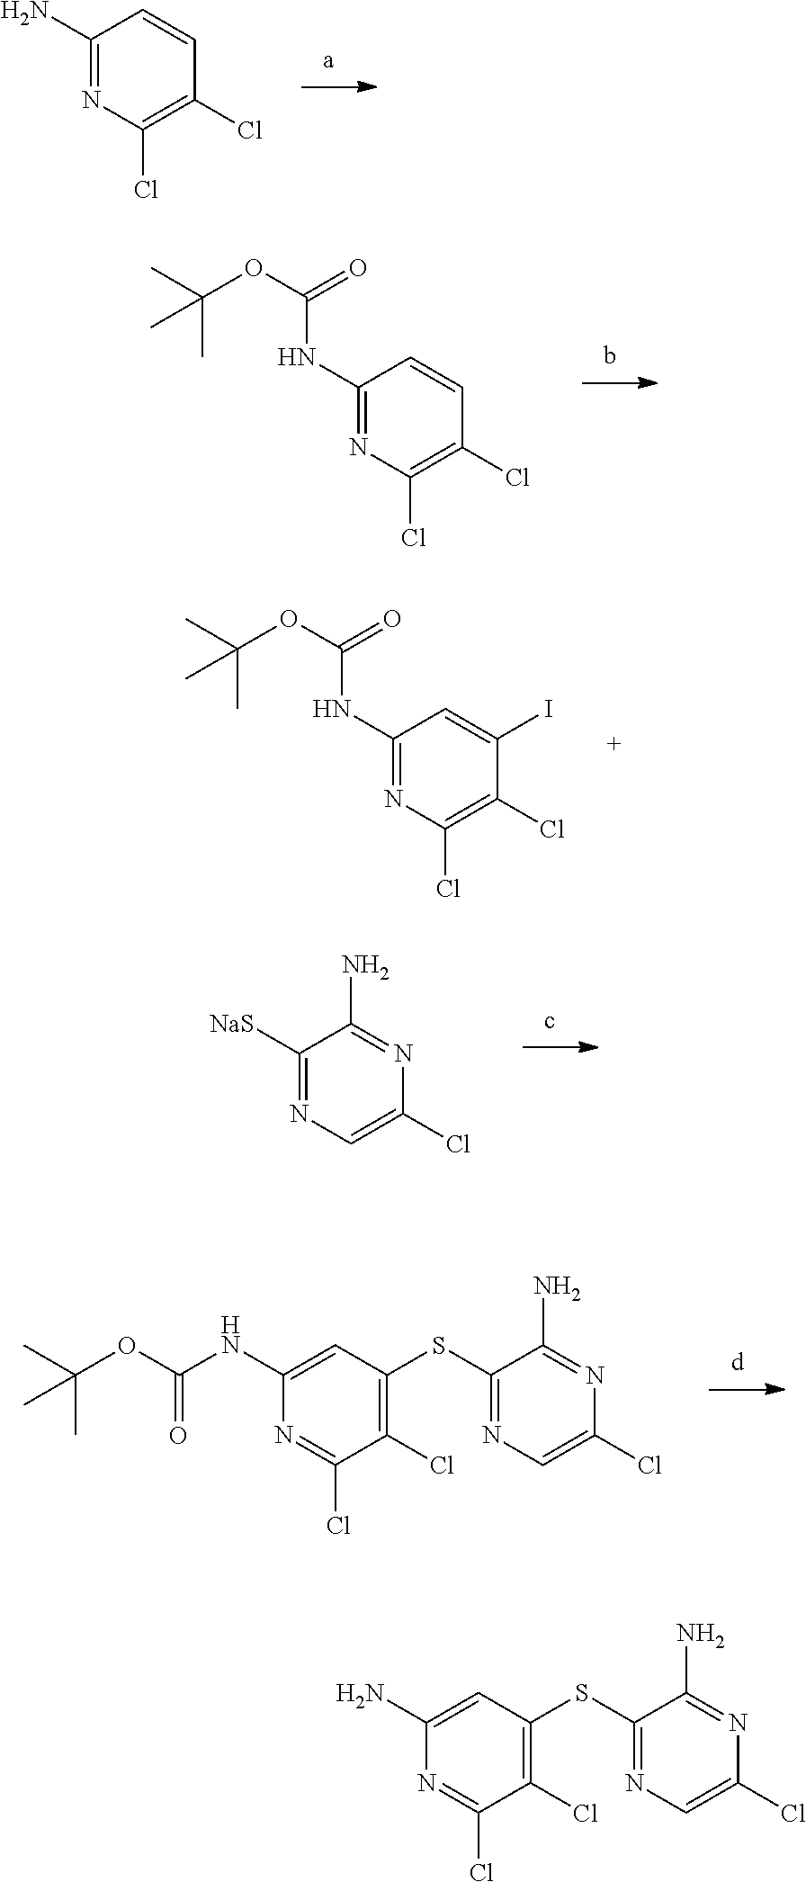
C1(N)=NC(Cl)=C(Cl)C=C1.C1(NC(=O)OC(C)(C)C)=NC(Cl)=C(Cl)C=C1.C1(NC(=O)OC(C)(C)C)=NC(Cl)=C(Cl)C(I)=C1.C1([NaS])=NC=C(Cl)N=C1N.C1=C(NC(OC(C)(C)C)=O)N=C(Cl)C(Cl)=C1SC1=NC=C(Cl)N=C1N.C1=C(N)N=C(Cl)C(Cl)=C1SC1=NC=C(Cl)N=C1N
